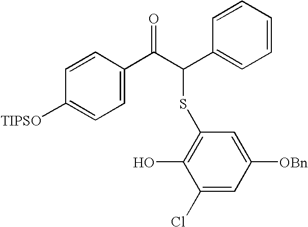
C1=CC([TIPSO])=CC=C1C(C(C1=CC=CC=C1)SC1=C(O)C(Cl)=CC([OBn])=C1)=O
